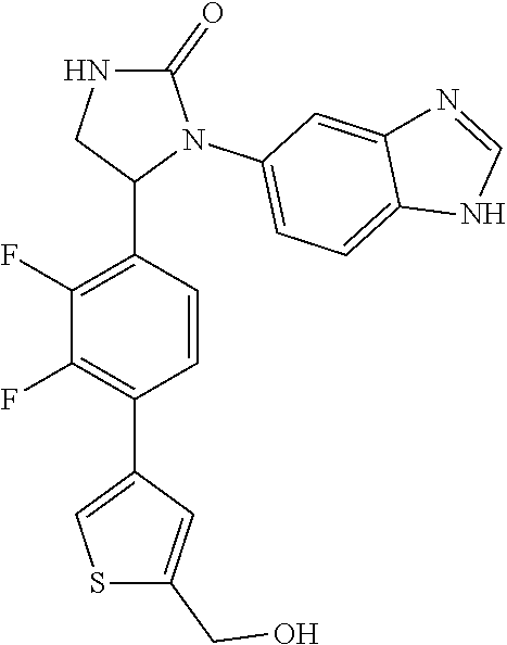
C1(F)=C(C2N(C3=CC=C4C(=C3)N=CN4)C(=O)NC2)C=CC(C2=CSC(CO)=C2)=C1F
